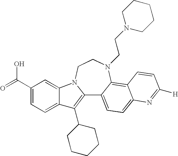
C12=C(C3CCCCC3)C3=CC=C(C(=O)O)C=C3N1CCN(CCN1CCCCC1)C1=C3C(=CC=C21)N=C([H])C=C3
